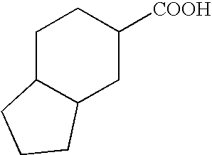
C1C2C(CC([COOH])C1)CCC2
